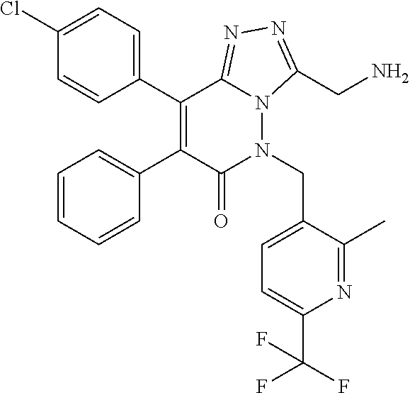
C1(Cl)=CC=C(C2=C(C3=CC=CC=C3)C(=O)N(CC3=CC=C(C(F)(F)F)N=C3C)N3C2=NN=C3CN)C=C1
